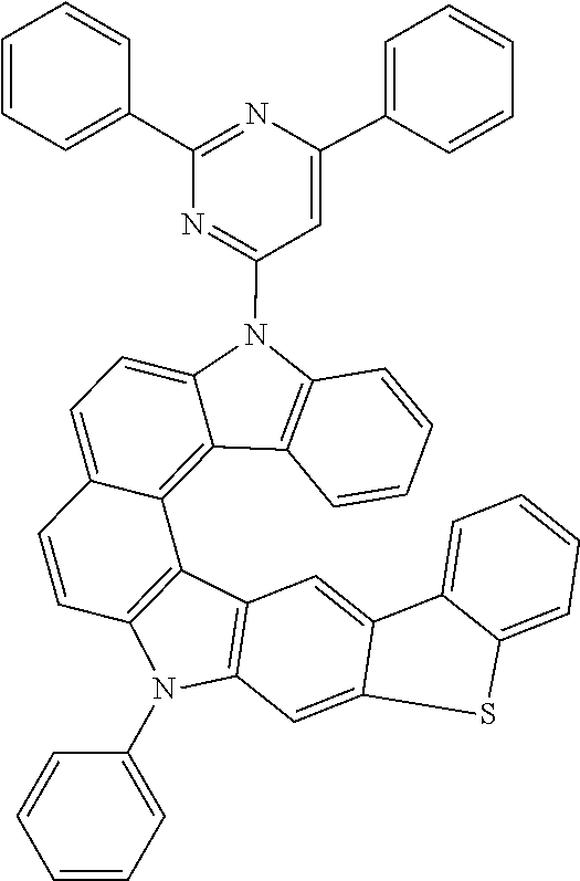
C1=C2SC3=CC=CC=C3C2=CC2=C1N(C1=CC=CC=C1)C1=C2C2=C3C(=CC=C2C=C1)N(C1=NC(C2=CC=CC=C2)=NC(C2=CC=CC=C2)=C1)C1=C3C=CC=C1
